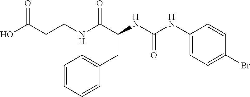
N(C(C(NC(NC1=CC=C(Br)C=C1)=O)CC1=CC=CC=C1)=O)CCC(O)=O
